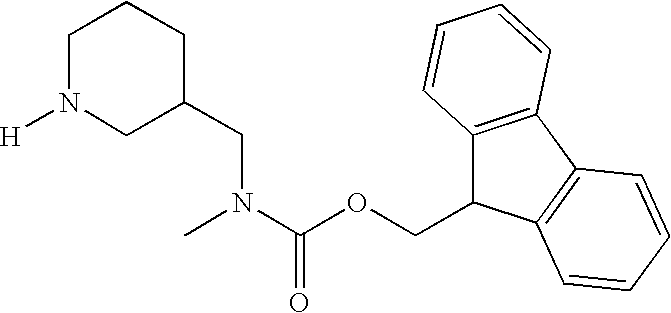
C1N([H])CC(CN(C(OCC2C3=C(C4=C2C=CC=C4)C=CC=C3)=O)C)CC1
